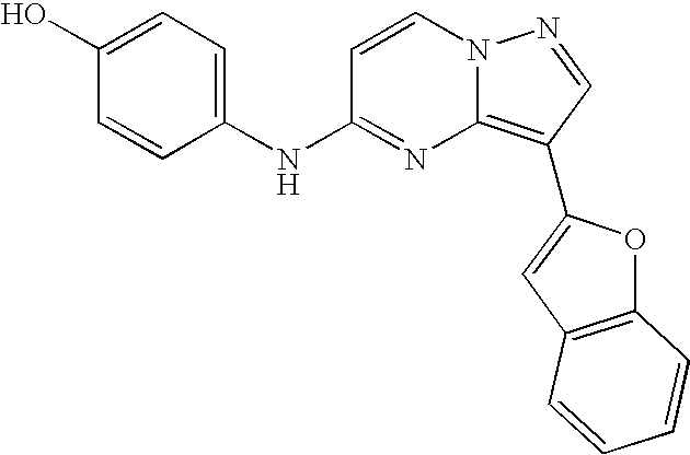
OC1=CC=C(NC2=NC3=C(C4=CC5=C(O4)C=CC=C5)C=NN3C=C2)C=C1
